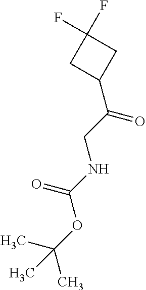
C1(F)(F)CC(C(CNC(=O)OC(C)(C)C)=O)C1
